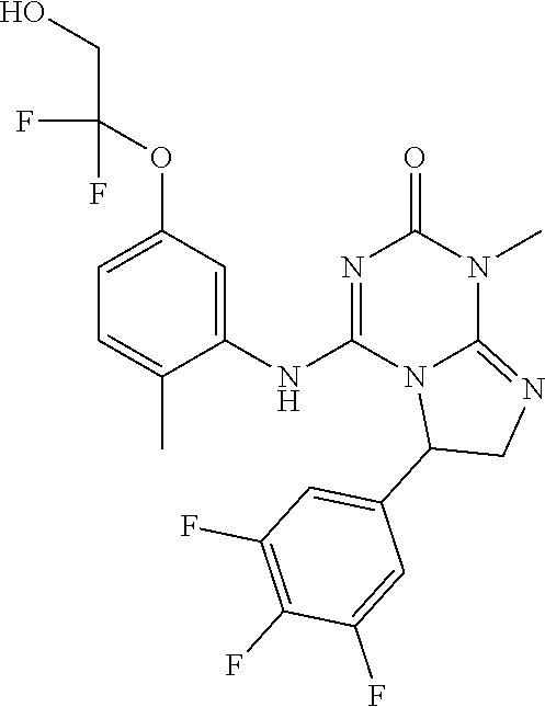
C1=C(OC(CO)(F)F)C=C(NC2=NC(=O)N(C)C3=NCC(C4=CC(F)=C(F)C(F)=C4)N23)C(C)=C1
